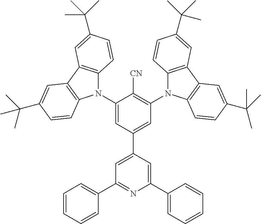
C1(N2C3=C(C4=C2C=CC(C(C)(C)C)=C4)C=C(C(C)(C)C)C=C3)=CC(C2=CC(C3=CC=CC=C3)=NC(C3=CC=CC=C3)=C2)=CC(N2C3=C(C4=C2C=CC(C(C)(C)C)=C4)C=C(C(C)(C)C)C=C3)=C1[CN]
